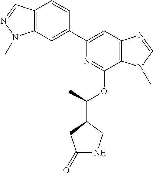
N1=C(OC(C)C2CNC(=O)C2)C2=C(C=C1C1=CC3=C(C=C1)C=NN3C)N=CN2C
